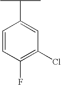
C1=CC(F)=C(Cl)C=C1C(C)C
